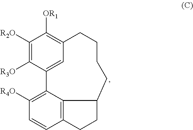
C12=CC(=C([OR1])C([R2O])=C1[R3O])CCCCC1C3=C(C=CC([R4O])=C23)CC1
